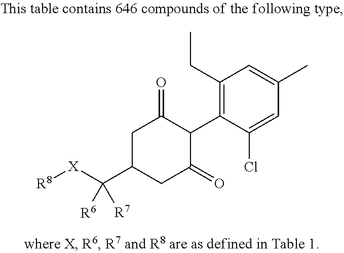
C1(CC)=C(C2C(=O)CC(C([X][R8])([R6])[R7])CC2=O)C(Cl)=CC(C)=C1
